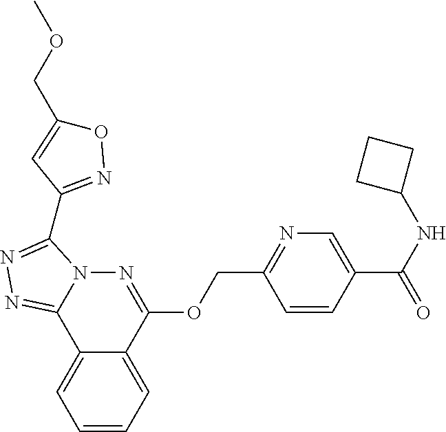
C1=CC=C2C(=C1)C1=NN=C(C3=NOC(COC)=C3)N1N=C2OCC1=NC=C(C(=O)NC2CCC2)C=C1
